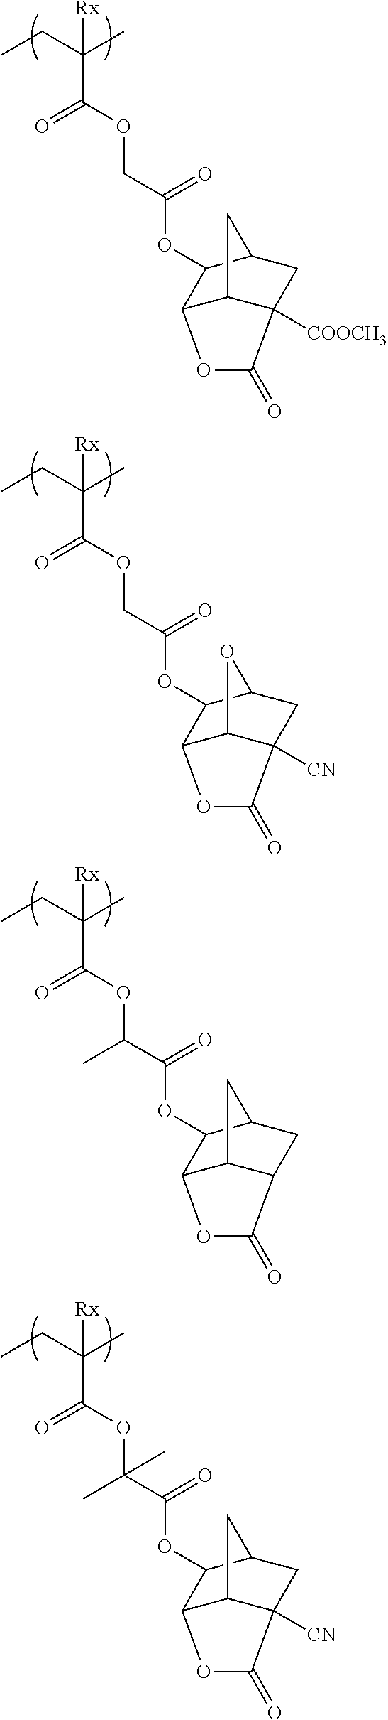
C(OC(C(CC)(C)[Rx])=O)C(OC1C2OC(=O)C3([COOCH3])CC1CC23)=O.C(OC(C(CC)(C)[Rx])=O)C(OC1C2OC(=O)C3([CN])CC1OC23)=O.C(OC(C(CC)(C)[Rx])=O)(C(OC1C2OC(=O)C3CC1CC23)=O)C.C(OC(C(CC)(C)[Rx])=O)(C(OC1C2OC(=O)C3([CN])CC1CC23)=O)(C)C
